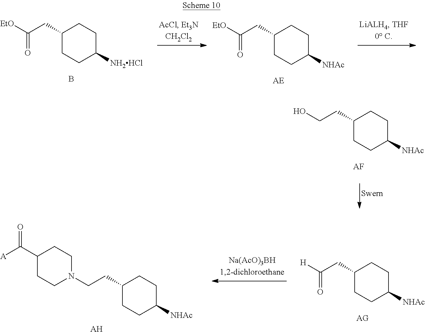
C1(CC([EtO])=O)CCC([NH2HCl])CC1.B.C1(CC([EtO])=O)CCC([NHAc])CC1.[AE].C1(CCO)CCC([NHAc])CC1.[AF].C1(CC([H])=O)CCC([NHAc])CC1.[AG].C1(CCN2CCC(C([A])=O)CC2)CCC([NHAc])CC1.[AH]
